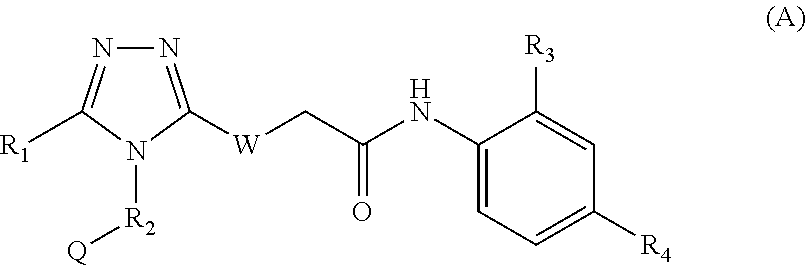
[Q][R2]N1C([R1])=NN=C1[W]CC(NC1=CC=C([R4])C=C1[R3])=O
